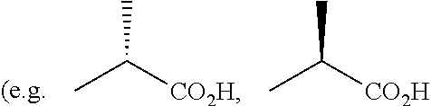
C([CO2H])(C)C.C([CO2H])(C)C
